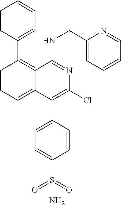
C1=CC(C2=C3C(=CC=C2)C(C2=CC=C(S(N)(=O)=O)C=C2)=C(Cl)N=C3NCC2=CC=CC=N2)=CC=C1
